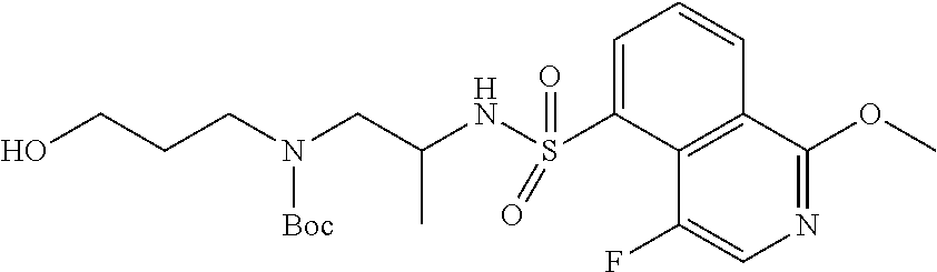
C1=C(S(NC(CN(CCCO)[Boc])C)(=O)=O)C2=C(C=C1)C(OC)=NC=C2F
